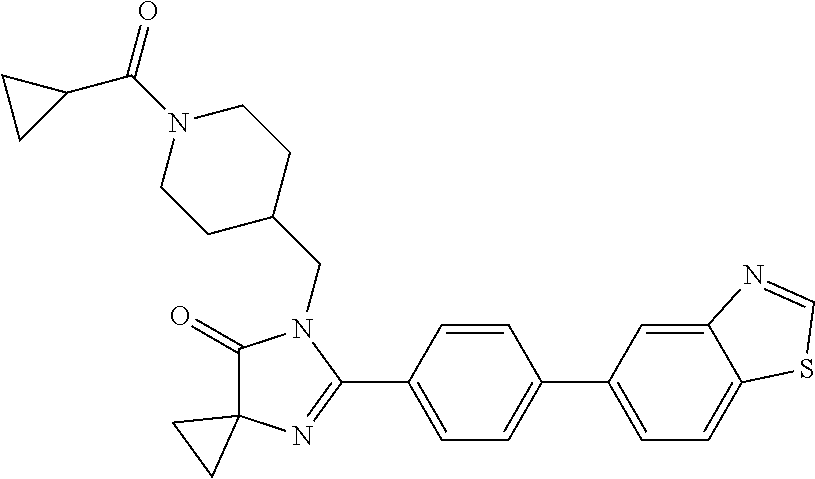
C1(=O)C2(N=C(C3=CC=C(C4=CC=C5C(=C4)N=CS5)C=C3)N1CC1CCN(C(=O)C3CC3)CC1)CC2
